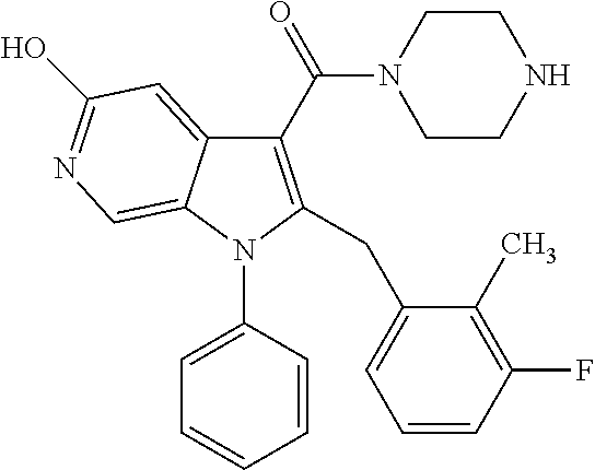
C1(C(=O)N2CCNCC2)=C(CC2=CC=CC(F)=C2C)N(C2=CC=CC=C2)C2=CN=C(O)C=C12
